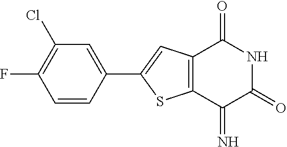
C1(Cl)=C(F)C=CC(C2=CC3=C(S2)C(=N)C(=O)NC3=O)=C1
